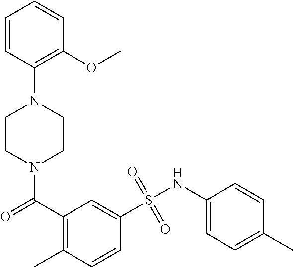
N1(C(=O)C2=C(C)C=CC(S(NC3=CC=C(C)C=C3)(=O)=O)=C2)CCN(C2=C(OC)C=CC=C2)CC1
